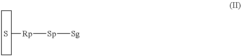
[Sp]([Sg])[Rp]C.S
